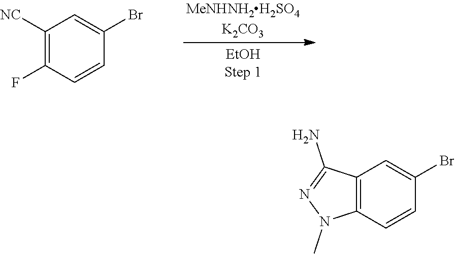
C1([NC])=C(F)C=CC(Br)=C1.C12=C(C=CC(Br)=C1)N(C)N=C2N
